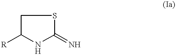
C1C([R])NC(=N)S1
